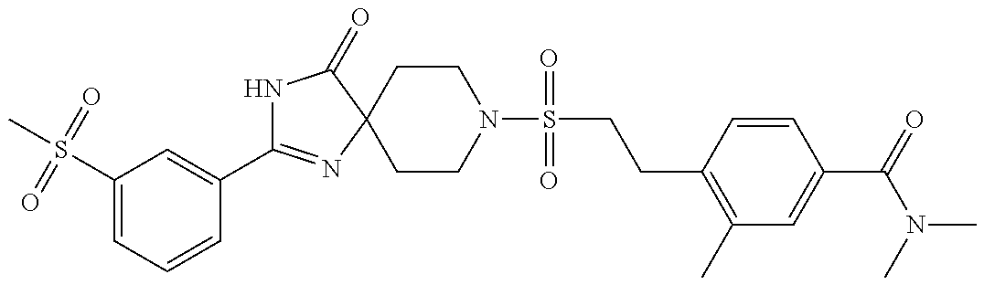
N1C(C2=CC(S(C)(=O)=O)=CC=C2)=NC2(C1=O)CCN(S(CCC1=C(C)C=C(C(N(C)C)=O)C=C1)(=O)=O)CC2
